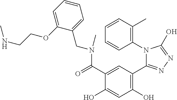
C1=CC=C(OCCNC)C(CN(C)C(C2=CC(C3=NN=C(O)N3C3=C(C)C=CC=C3)=C(O)C=C2O)=O)=C1
